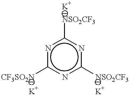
n1c([CF3SO2N])nc([NSO2CF3])nc1[NSO2CF3].[K].[K].[K]
